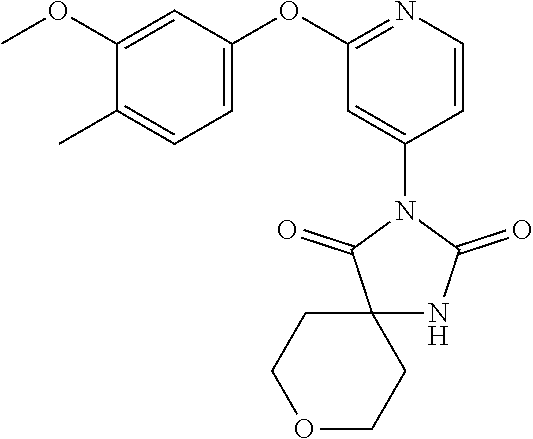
C1(OC)=CC(OC2=NC=CC(N3C(=O)C4(NC3=O)CCOCC4)=C2)=CC=C1C
